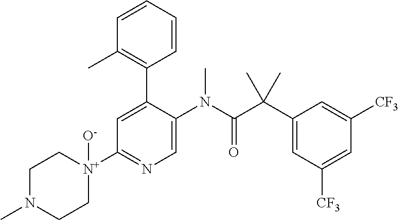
N1(C)CC[N+](C2=NC=C(N(C(C(C3=CC([CF3])=CC([CF3])=C3)(C)C)=O)C)C(C3=C(C)C=CC=C3)=C2)([O-])CC1
